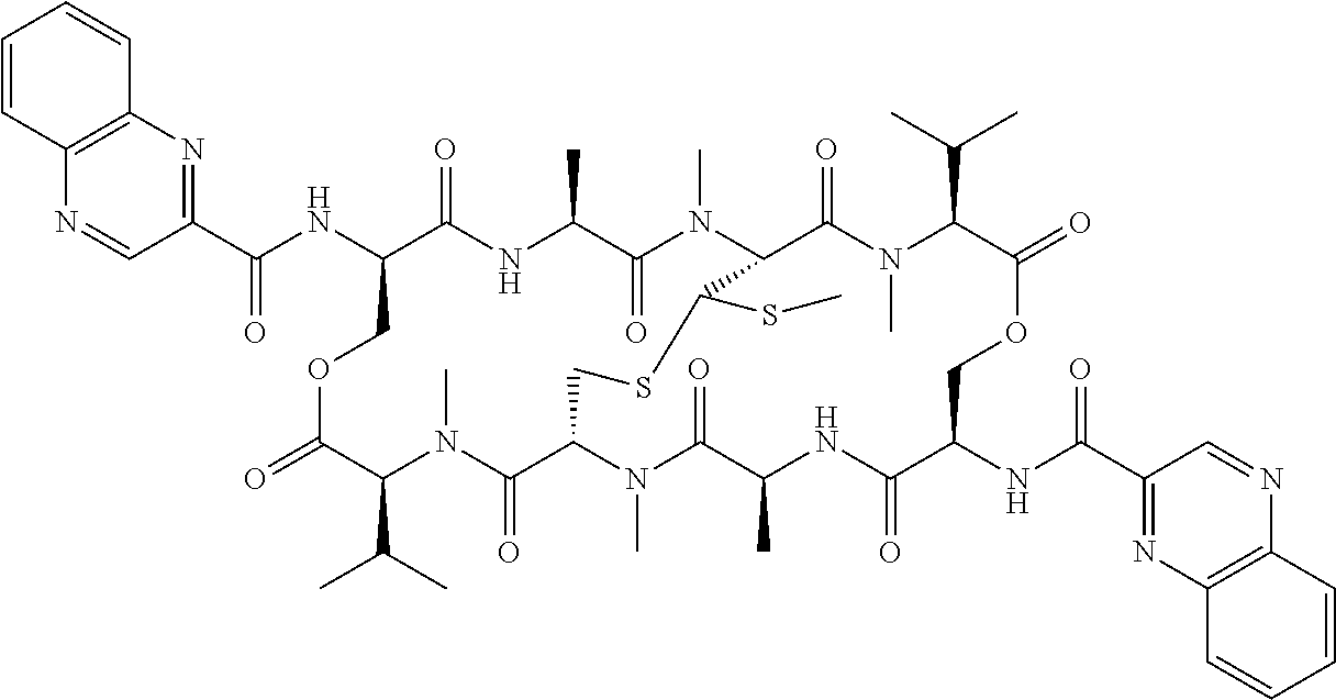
C1(C(NC2C(=O)NC(C)C(=O)N(C)C3C(=O)N(C)C(C(C)C)C(=O)OCC(NC(C4=NC5=C(N=C4)C=CC=C5)=O)C(=O)NC(C)C(=O)N(C)C(C(=O)N(C)C(C(C)C)C(=O)OC2)CSC3SC)=O)=NC2=C(N=C1)C=CC=C2
